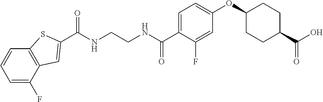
N(CCNC(C1=CC=C(OC2CCC(C(O)=O)CC2)C=C1F)=O)C(=O)C1=CC2=C(C=CC=C2F)S1
